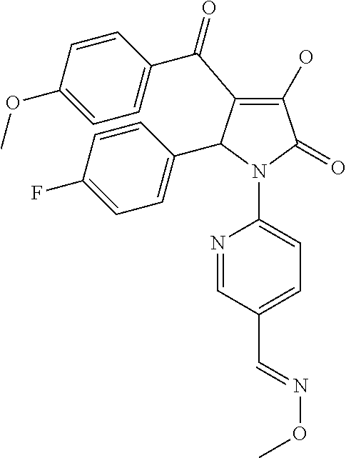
C1(O)=C(C(C2=CC=C(OC)C=C2)=O)C(C2=CC=C(F)C=C2)N(C2=CC=C(C=NOC)C=N2)C1=O
